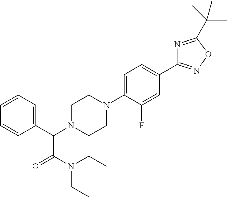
C1(C(N2CCN(C3=CC=C(C4=NOC(C(C)(C)C)=N4)C=C3F)CC2)C(N(CC)CC)=O)=CC=CC=C1
